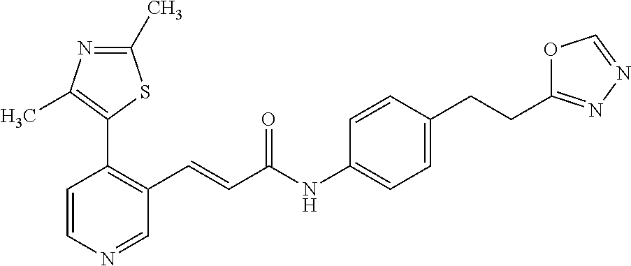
C1=CN=CC(C=CC(NC2=CC=C(CCC3=NN=CO3)C=C2)=O)=C1C1=C(C)N=C(C)S1
